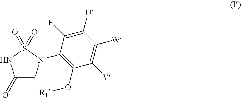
C1(=O)CN(C2=C(O[R1])C([V])=C([W])C([U])=C2F)S(=O)(=O)N1
